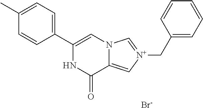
C1(C2=CN3C(=C[N+](CC4=CC=CC=C4)=C3)C(=O)N2)=CC=C(C)C=C1.[Br-]
